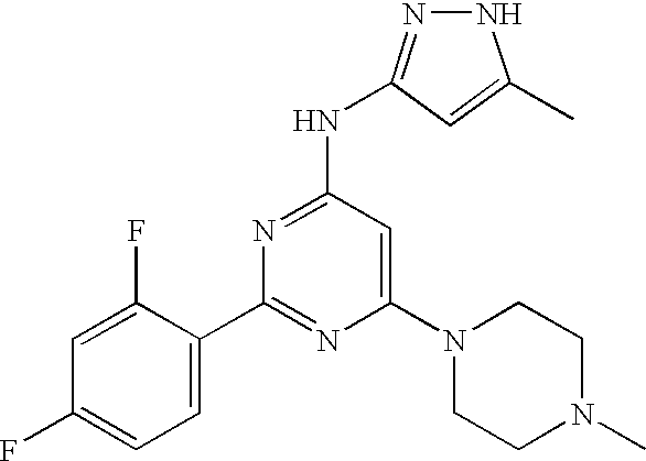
N1N=C(NC2=NC(C3=CC=C(F)C=C3F)=NC(N3CCN(C)CC3)=C2)C=C1C
